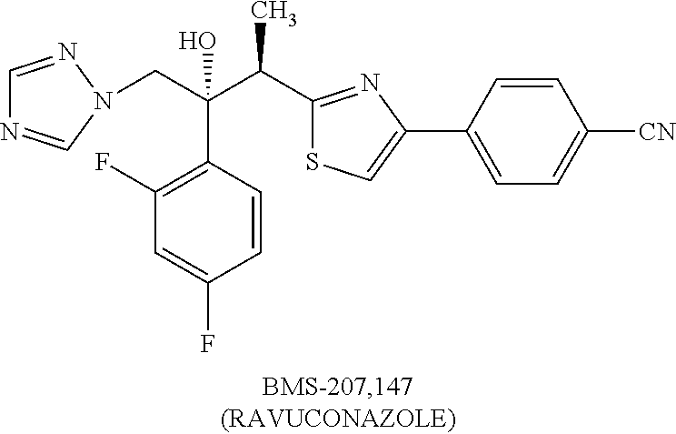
C1=NN(CC(C(C)C2=NC(C3=CC=C([CN])C=C3)=CS2)(C2=C(F)C=C(F)C=C2)O)C=N1
